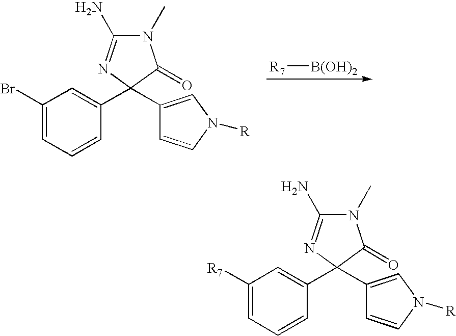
BrC1=CC=CC(C2(C3=CN([R])C=C3)C(=O)N(C)C(N)=N2)=C1.[R7][B(OH)2].C1([R7])=CC=CC(C2(C3=CN([R])C=C3)C(=O)N(C)C(N)=N2)=C1
